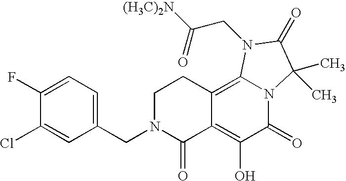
C1(CN2C(=O)C3=C(O)C(=O)N4C(=C3CC2)N(CC(=O)[(H3C)2N])C(=O)C4(C)C)=CC=C(F)C(Cl)=C1
